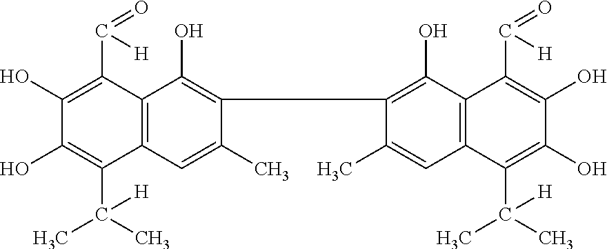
C1(O)=C(C(=O)[H])C2=C(C(C(C)(C)[H])=C1O)C=C(C)C(C1=C(O)C3=C(C=C1C)C(C(C)(C)[H])=C(O)C(O)=C3C(=O)[H])=C2O
